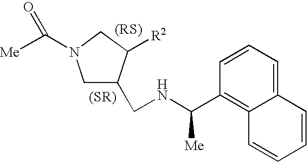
C1=CC(C(NCC2CN(C([Me])=O)CC2[R2])[Me])=C2C(=C1)C=CC=C2
